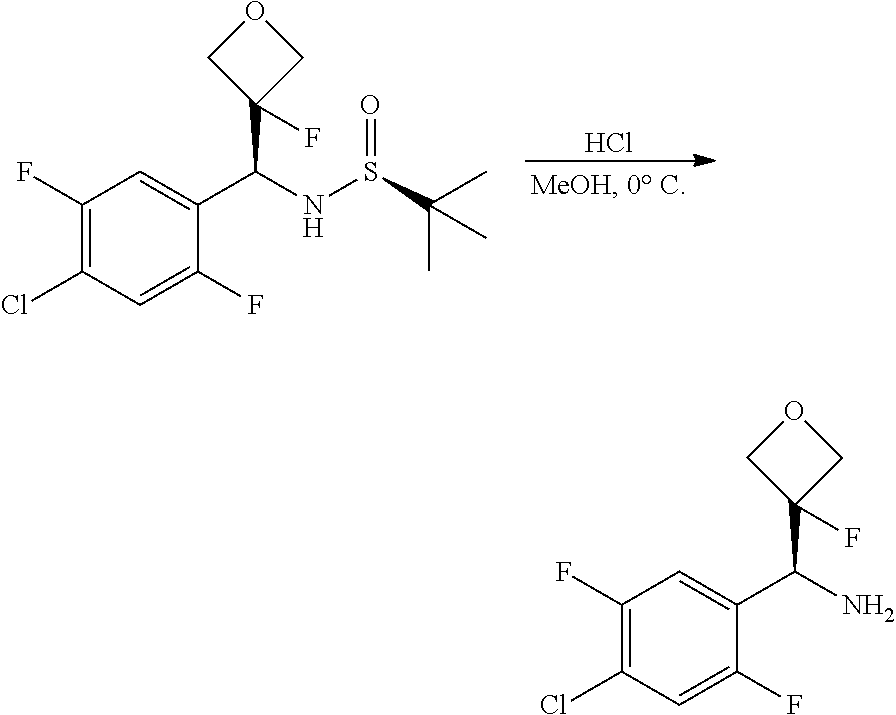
Cl.C1(F)=C(Cl)C=C(F)C(C(NS(C(C)(C)C)=O)C2(F)COC2)=C1.C1(F)=C(Cl)C=C(F)C(C(N)C2(F)COC2)=C1
